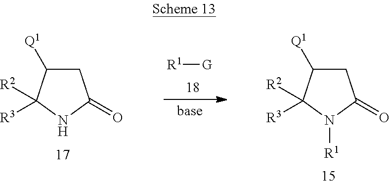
C1([Q1])CC(=O)NC1([R3])[R2].[R1][G].C1([Q1])CC(=O)N([R1])C1([R3])[R2]
